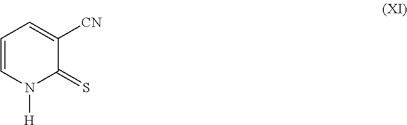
C1=CN([H])C(=S)C([CN])=C1
